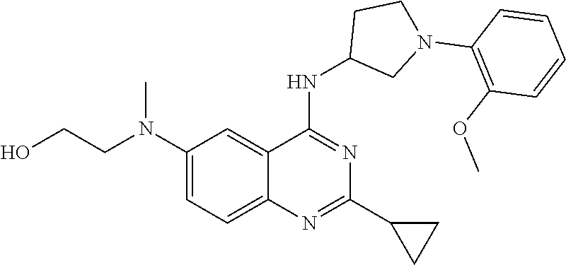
N(C1=NC(C2CC2)=NC2=CC=C(N(CCO)C)C=C12)C1CN(C2=C(OC)C=CC=C2)CC1
